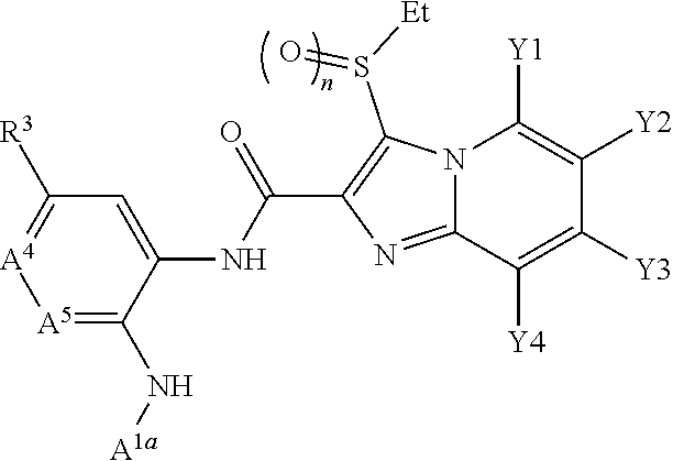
C(C1=C(S([Et])=O)N2C(=N1)C([Y4])=C([Y3])C([Y2])=C2[Y1])(NC1=CC([R3])=[A4][A5]=C1N[A1a])=O
